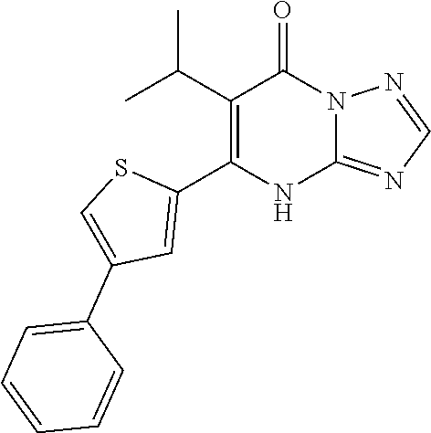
C1(C(C)C)=C(C2=CC(C3=CC=CC=C3)=CS2)NC2=NC=NN2C1=O
